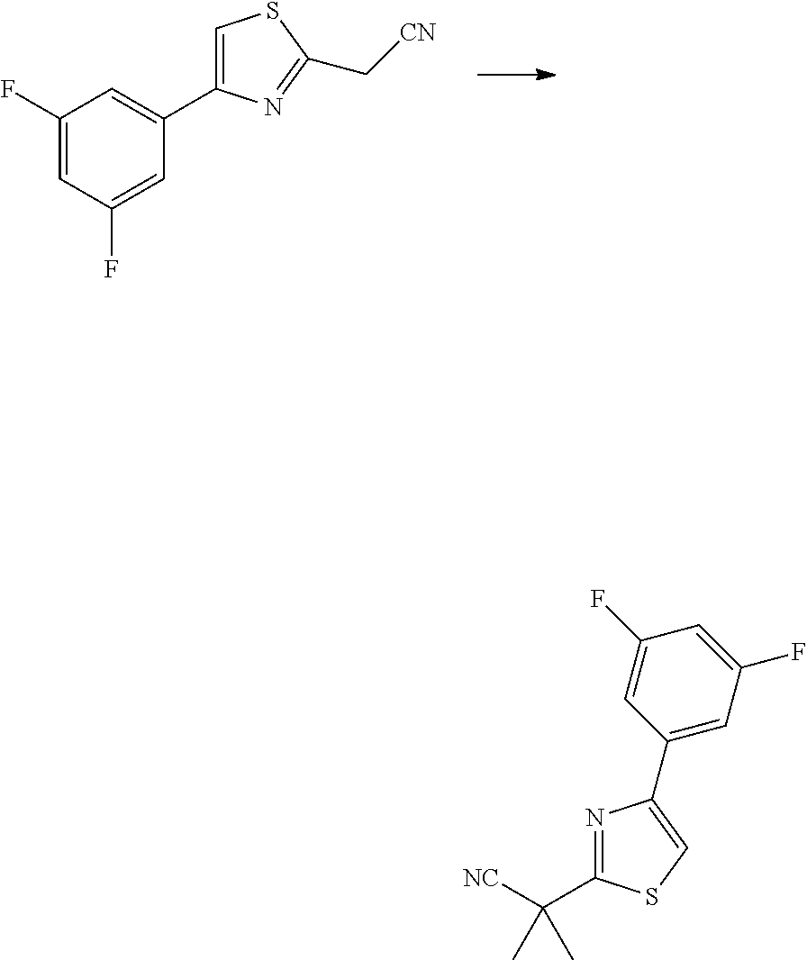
C1(F)=CC(F)=CC(C2=CSC(C[CN])=N2)=C1.C1(F)=CC(C2=CSC(C([NC])(C)C)=N2)=CC(F)=C1
